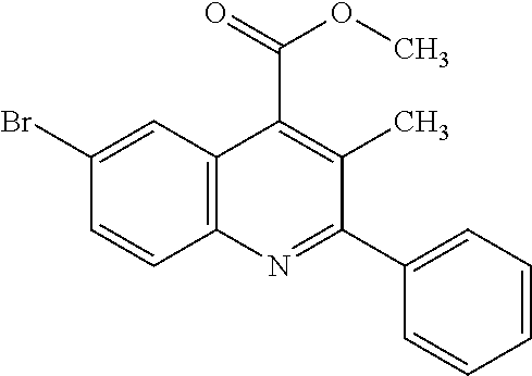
C1(Br)=CC2=C(C=C1)N=C(C1=CC=CC=C1)C(C)=C2C(=O)OC
